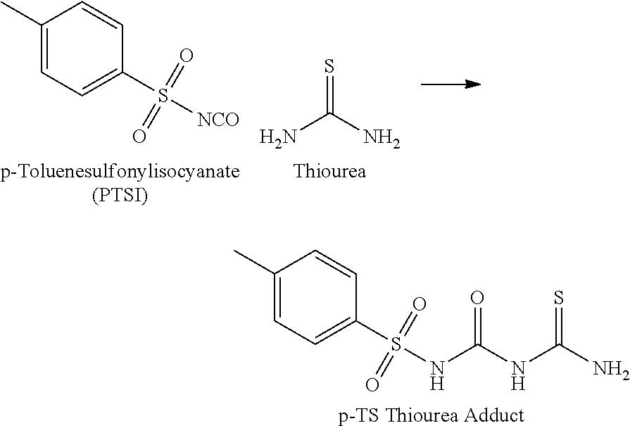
C1(C)=CC=C(S(=O)(=O)[NCO])C=C1.NC(N)=S.C1(C)=CC=C(S(=O)(=O)NC(NC(N)=S)=O)C=C1
